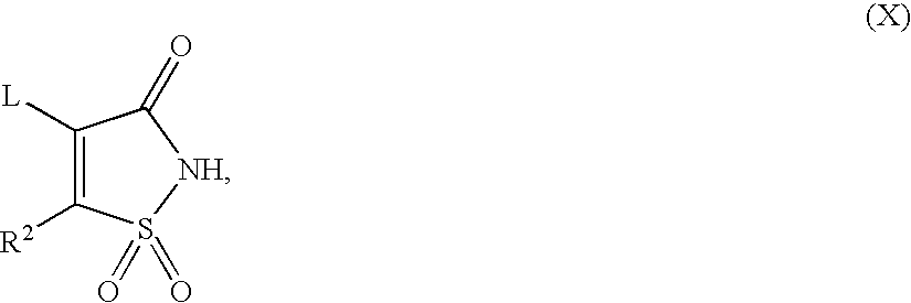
C1([L])=C([R2])S(=O)(=O)[NH]C1=O
